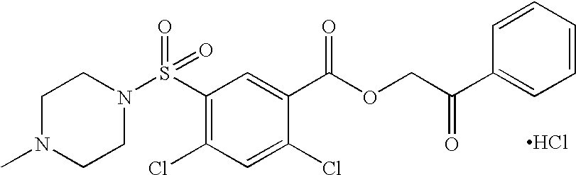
S(C1=C(Cl)C=C(Cl)C(C(OCC(C2=CC=CC=C2)=O)=O)=C1)(=O)(=O)N1CCN(C)CC1.Cl
